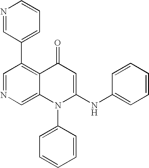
C1=NC=C2C(=C1C1=CC=CN=C1)C(=O)C=C(NC1=CC=CC=C1)N2C1=CC=CC=C1
